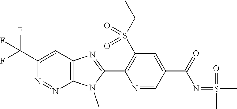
C1(C(F)(F)F)=CC2=C(N=N1)N(C)C(C1=C(S(CC)(=O)=O)C=C(C(N=S(C)(C)=O)=O)C=N1)=N2
